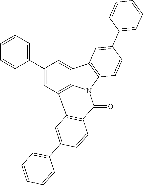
C1(C2=CC=CC=C2)=CC2=C3C(=C1)C1=C(N3C(=O)C3=C2C=C(C2=CC=CC=C2)C=C3)C=CC(C2=CC=CC=C2)=C1
